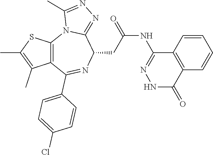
N1C(=O)C2=C(C(NC(=O)CC3C4=NN=C(C)N4C4=C(C(C5=CC=C(Cl)C=C5)=N3)C(C)=C(C)S4)=N1)C=CC=C2
